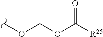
COCOC([R25])=O
